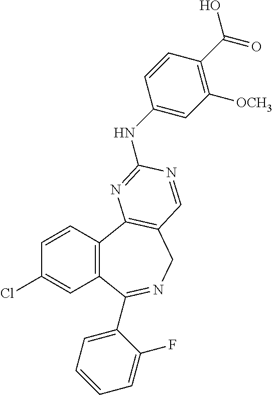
C1=CC2=C(C=C1Cl)C(C1=CC=CC=C1F)=NCC1=C2N=C(NC2=CC([OCH3])=C(C(O)=O)C=C2)N=C1
